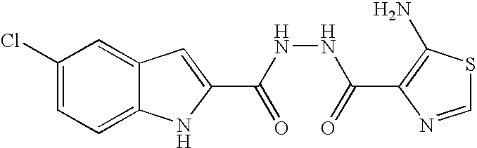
C12=CC=C(Cl)C=C1C=C(C(NNC(=O)C1=C(N)SC=N1)=O)N2
